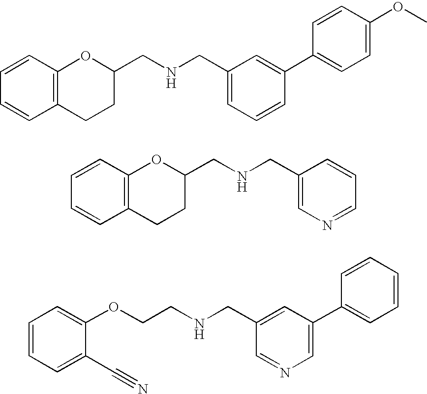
C1=CC2=C(C=C1)CCC(CNCC1=CC=CC(C3=CC=C(OC)C=C3)=C1)O2.C1=CC2=C(C=C1)CCC(CNCC1=CN=CC=C1)O2.C1=CC=C(C#N)C(OCCNCC2=CC(C3=CC=CC=C3)=CN=C2)=C1
